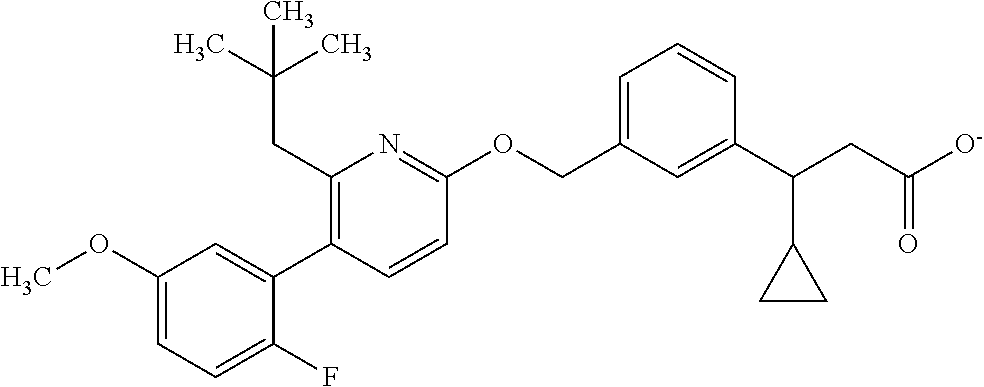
C1(OC)=CC=C(F)C(C2=C(CC(C)(C)C)N=C(OCC3=CC=CC(C(CC([O-])=O)C4CC4)=C3)C=C2)=C1
